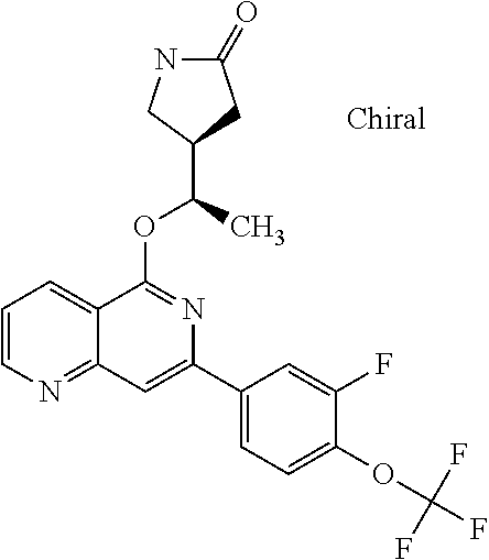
C1(=O)NCC(C(C)OC2=NC(C3=CC=C(OC(F)(F)F)C(F)=C3)=CC3=NC=CC=C23)C1
